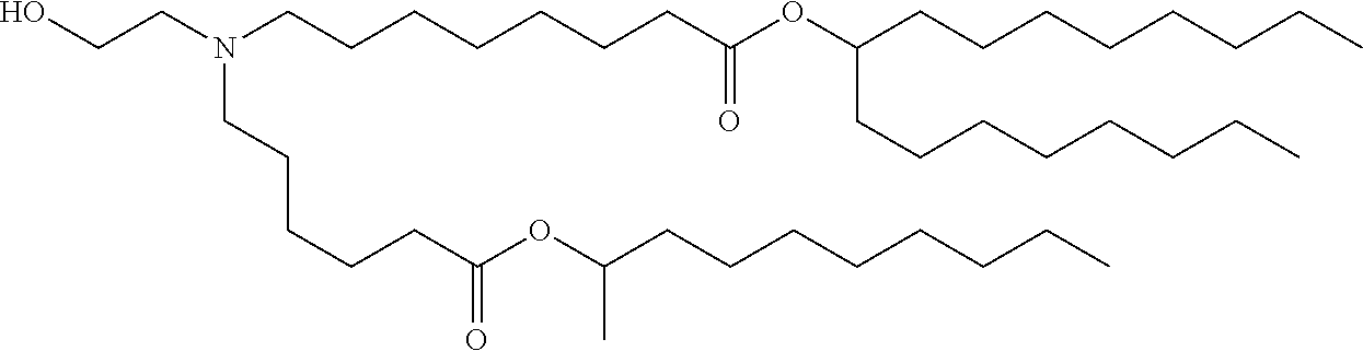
C(C(=O)OC(CCCCCCCC)C)CCCCN(CCO)CCCCCCCC(=O)OC(CCCCCCCC)CCCCCCCC
